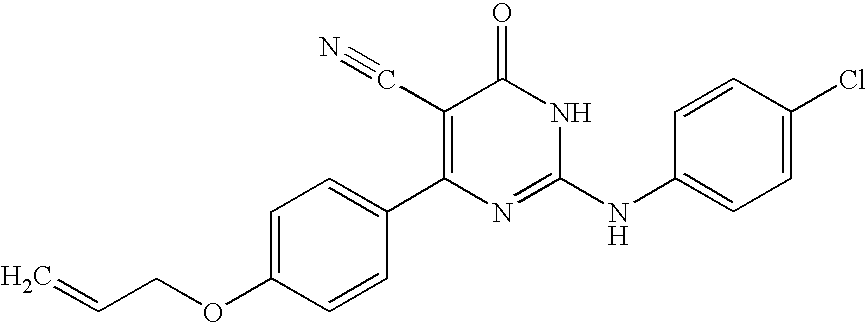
C1=CC(C2=C(C#N)C(=O)NC(NC3=CC=C(Cl)C=C3)=N2)=CC=C1OCC=C
